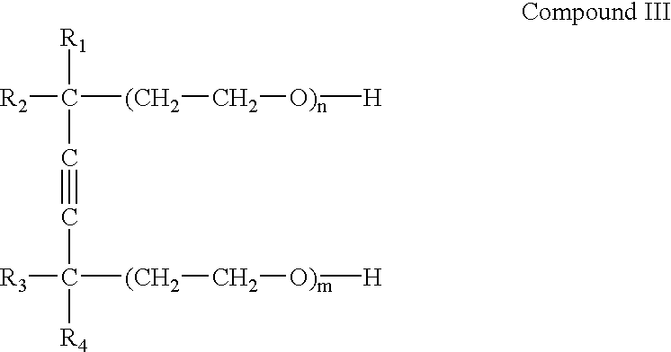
[R2]C(C#CC([R4])([R3])[(CH2]C[O)m][H])([R1])[(CH2]C[O)n][H]
